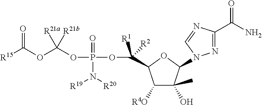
N1=C(C(N)=O)N=CN1C1C(O)(C)C([R4O])C(C(OP(N([R20])[R19])(=O)OC(OC([R15])=O)([R21a])[R21b])([R1])[R2])O1
